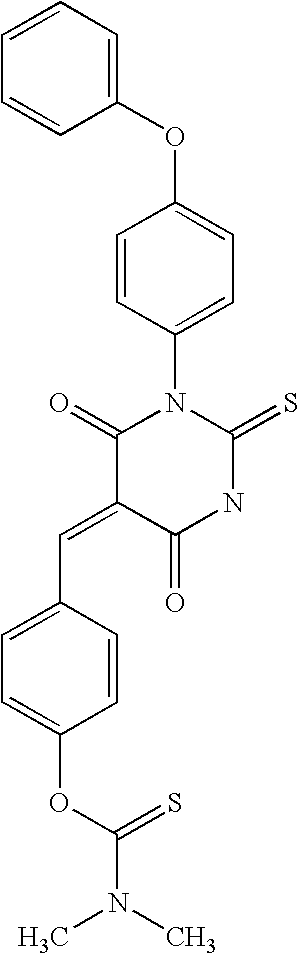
C1(OC2=CC=C(N3C(=O)C(=CC4=CC=C(OC(=S)N(C)C)C=C4)C(=O)NC3=S)C=C2)=CC=CC=C1
